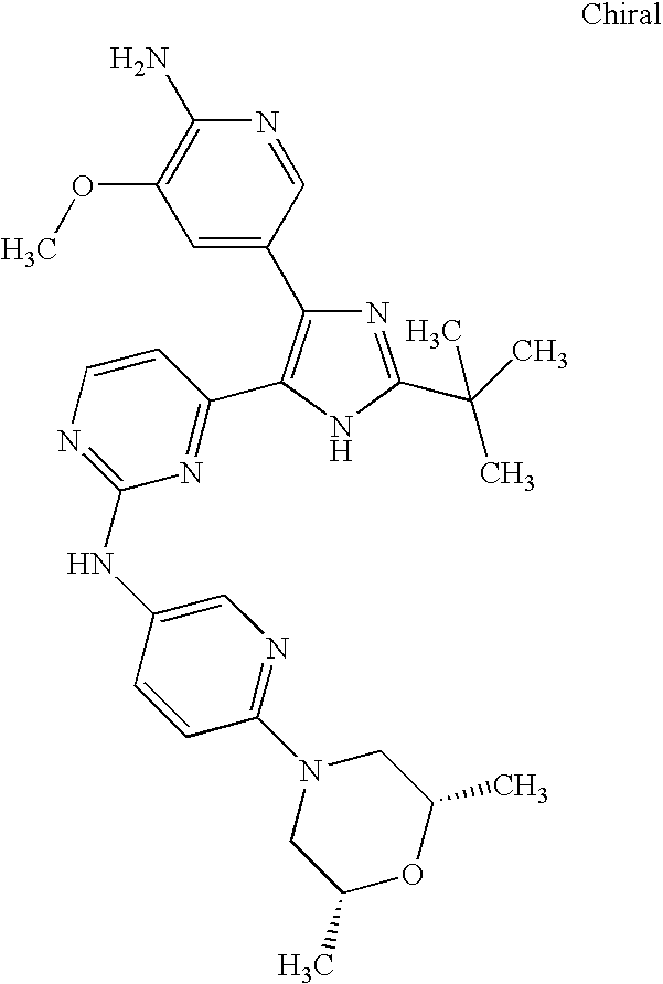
N1=C(C(C)(C)C)NC(C2=NC(NC3=CN=C(N4CC(C)OC(C)C4)C=C3)=NC=C2)=C1C1=CC(OC)=C(N)N=C1
